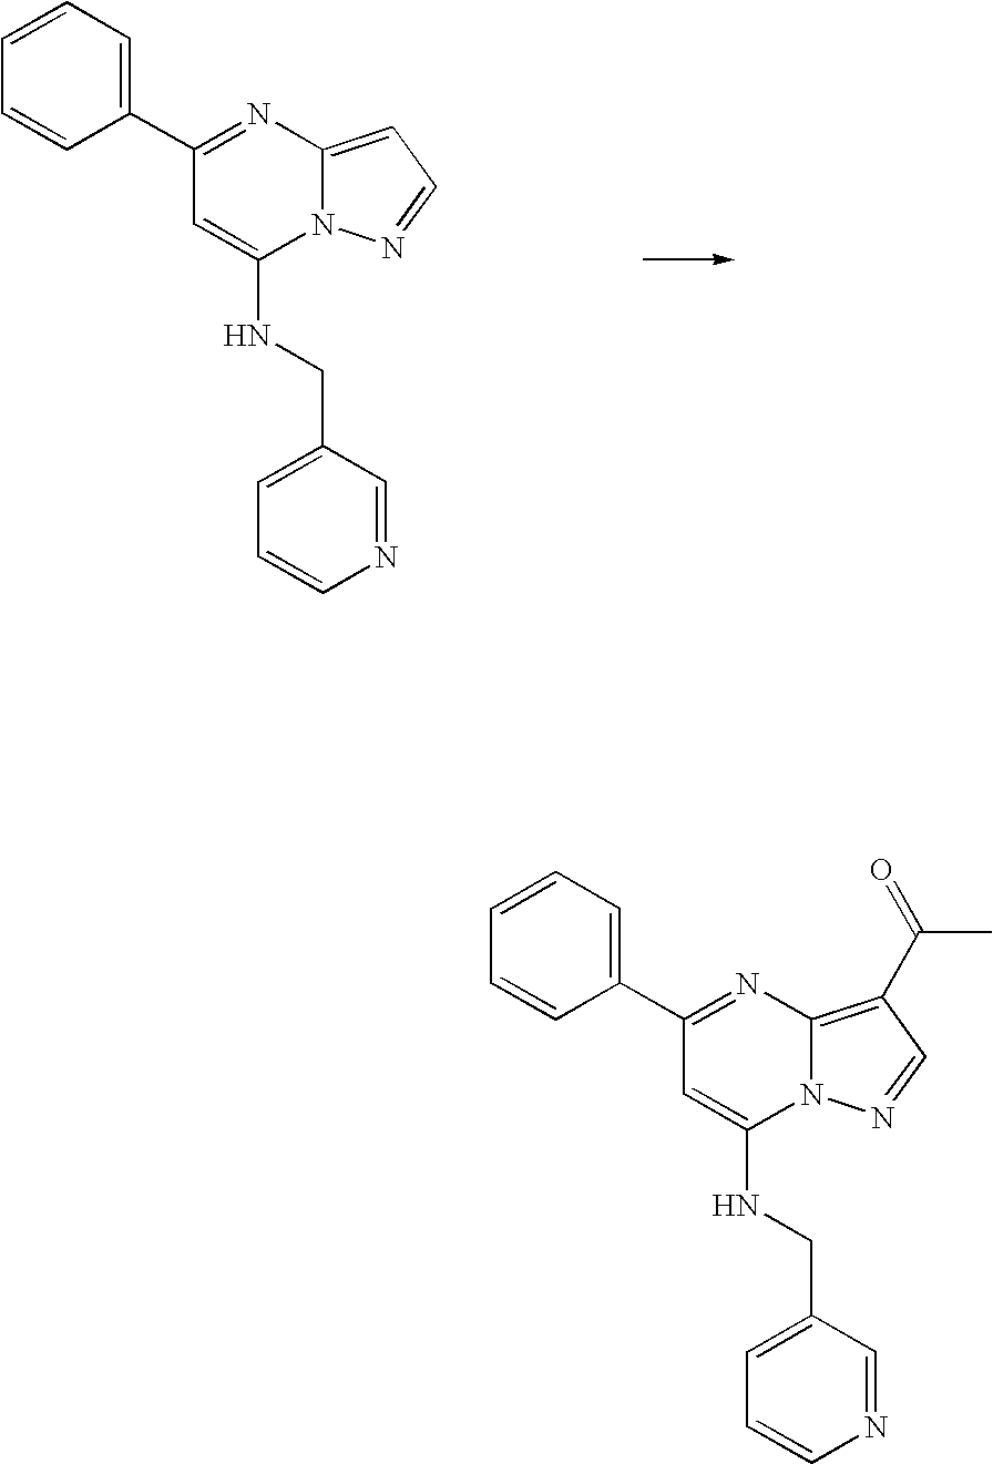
C1=CC=C(C2=NC3=CC=NN3C(NCC3=CC=CN=C3)=C2)C=C1.C1=CC=C(C2=NC3=C(C(C)=O)C=NN3C(NCC3=CC=CN=C3)=C2)C=C1
